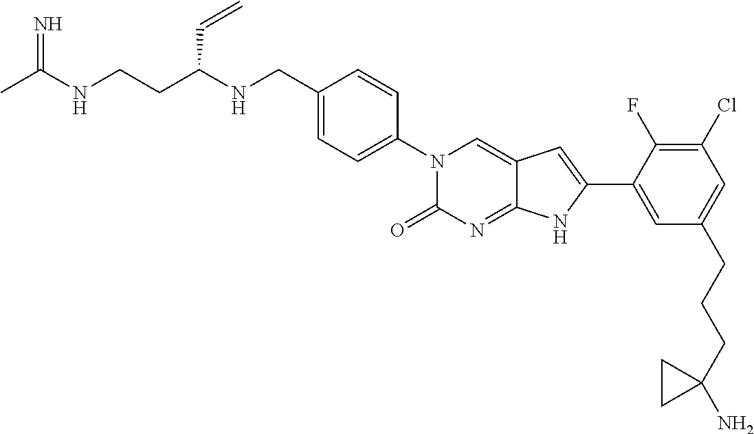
CC(NCCC(NCC1=CC=C(N2C(=O)N=C3C(=C2)C=C(C2=CC(CCCC4(N)CC4)=CC(Cl)=C2F)N3)C=C1)C=C)=N
